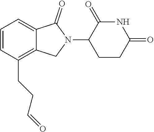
C1(=O)C(N2C(=O)C3=CC=CC(CCC=O)=C3C2)CCC(=O)N1
